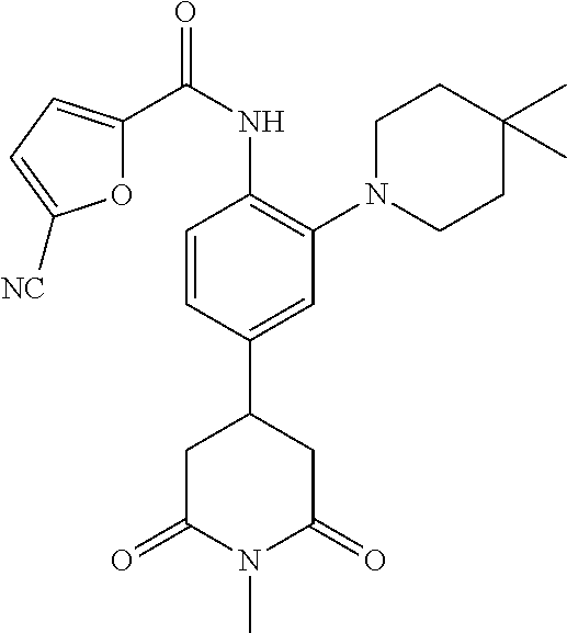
C1=CC(C2CC(=O)N(C)C(=O)C2)=CC(N2CCC(C)(C)CC2)=C1NC(C1=CC=C([NC])O1)=O
